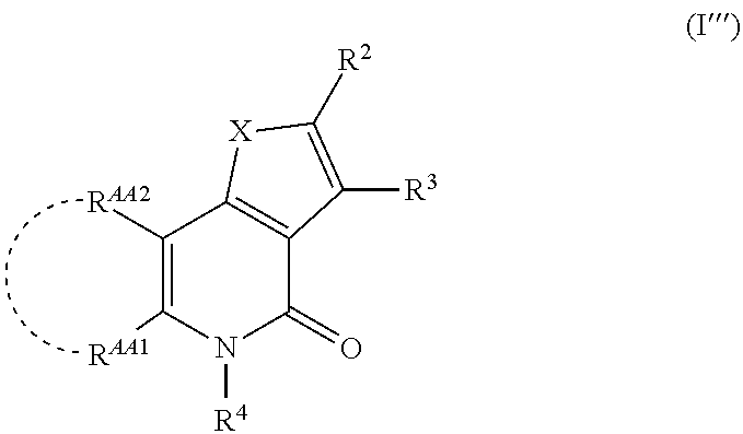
C1([RAA2])=C([RAA1])N([R4])C(=O)C2=C1[X]C([R2])=C2[R3]
